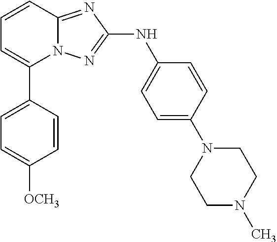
C1=CC2=NC(NC3=CC=C(N4CCN(C)CC4)C=C3)=NN2C(C2=CC=C([OCH3])C=C2)=C1
